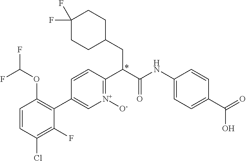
C1=CC(Cl)=C(F)C(C2=C[N+]([O-])=C(C(C(NC3=CC=C(C(=O)O)C=C3)=O)CC3CCC(F)(F)CC3)C=C2)=C1OC(F)F
